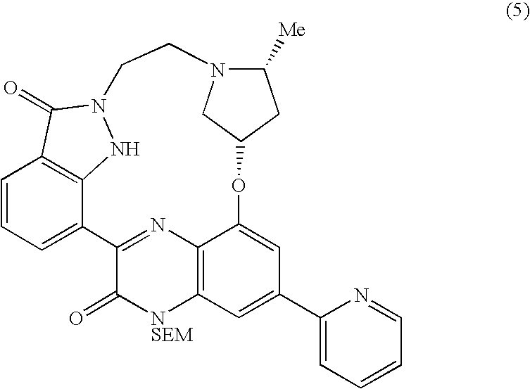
C1=CC=C2C3=C1C(=O)N(N3)CCN1C([Me])CC(OC3=CC(C4=CC=CC=N4)=CC4=C3N=C2C(=O)[NSEM]4)C1
